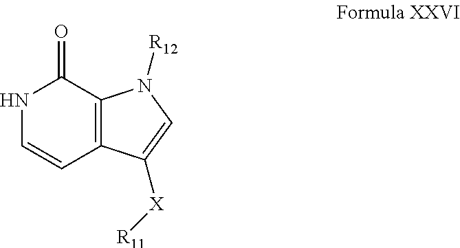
N1C=CC2=C(C1=O)N([R12])C=C2[X][R11]
